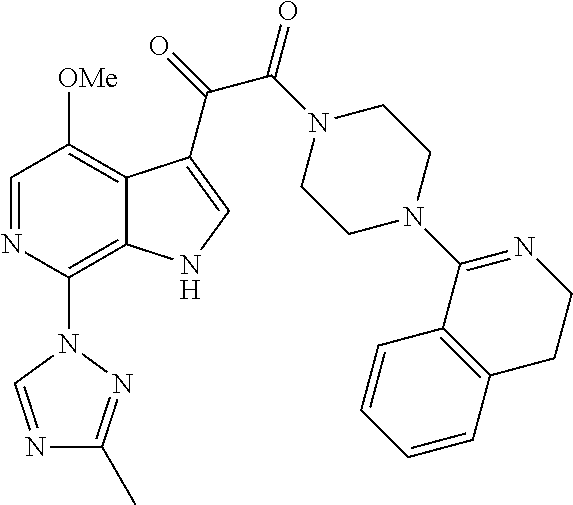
C1=NC(N2C=NC(C)=N2)=C2C(=C1[OMe])C(C(C(=O)N1CCN(C3=NCCC4=C3C=CC=C4)CC1)=O)=CN2
